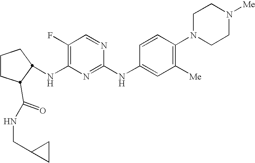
C1CCC(C(=O)NCC2CC2)C1NC1=C(F)C=NC(NC2=CC([Me])=C(N3CCN([Me])CC3)C=C2)=N1
